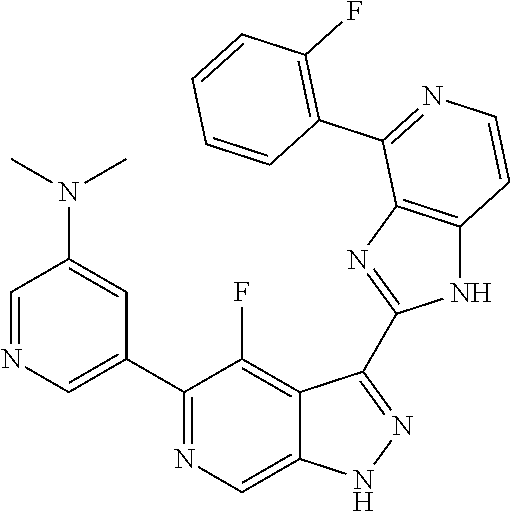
C1=NC=C(C2=NC=C3C(=C2F)C(C2=NC4=C(N2)C=CN=C4C2=C(F)C=CC=C2)=NN3)C=C1N(C)C
